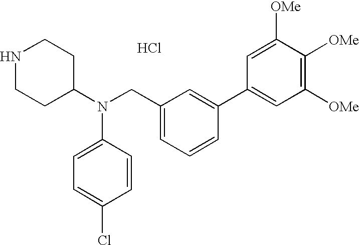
N1CCC(N(CC2=CC=CC(C3=CC([OMe])=C([OMe])C([OMe])=C3)=C2)C2=CC=C(Cl)C=C2)CC1.Cl
